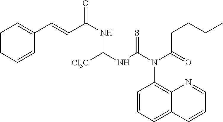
C1=CC=CC(C=CC(NC(NC(=S)N(C2=C3C(=CC=C2)C=CC=N3)C(=O)CCCC)[Cl3C])=O)=C1
